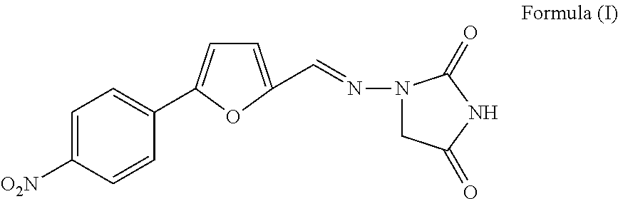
C1=C([O2N])C=CC(C2=CC=C(C=NN3CC(=O)NC3=O)O2)=C1
